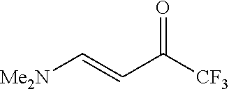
[Me2N]C=CC([CF3])=O
